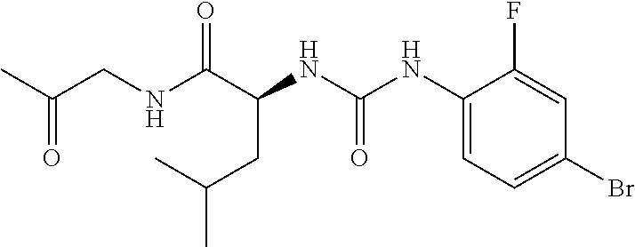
N(C(C(NC(NC1=CC=C(Br)C=C1F)=O)CC(C)C)=O)CC(C)=O
